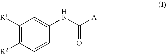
C1([R1])=C([R2])C=CC(NC([A])=O)=C1
